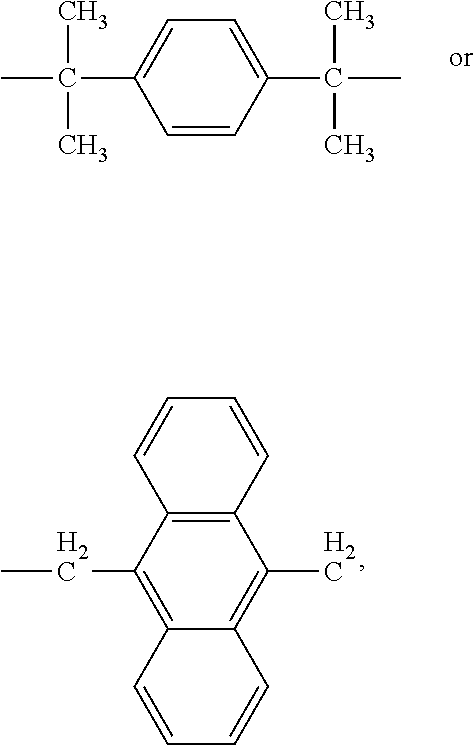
C12=C(C=CC=C1)C(C)=C1C(=C2CC)C=CC=C1.C1=CC(C(C)(C)C)=CC=C1C(C)(C)C
